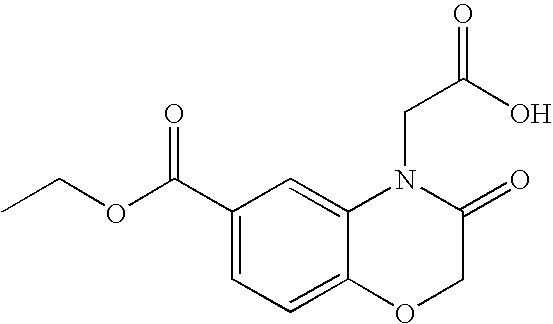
N1(CC(O)=O)C2=CC(C(OCC)=O)=CC=C2OCC1=O
